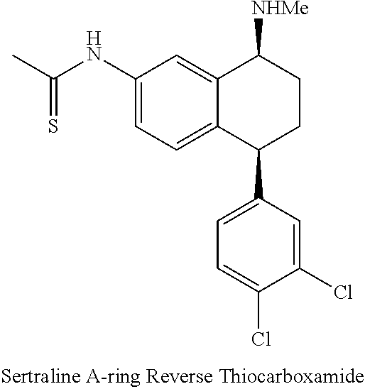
C12=CC(NC(C)=S)=CC=C1C(C1=CC=C(Cl)C(Cl)=C1)CCC2[NHMe]
